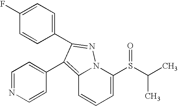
C1(F)=CC=C(C2=NN3C(=C2C2=CC=NC=C2)C=CC=C3S(C(C)C)=O)C=C1
